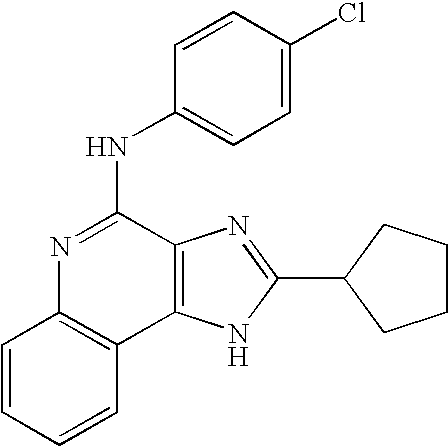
C1=CC=CC2=C1N=C(NC1=CC=C(Cl)C=C1)C1=C2NC(C2CCCC2)=N1
